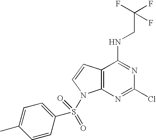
C1=CC(S(N2C3=C(C=C2)C(NCC(F)(F)F)=NC(Cl)=N3)(=O)=O)=CC=C1C
